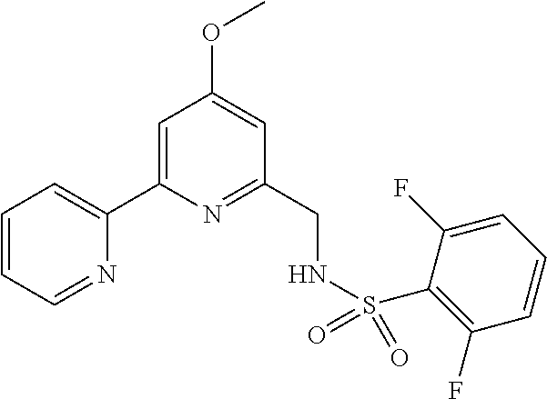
C1=CC=NC(C2=CC(OC)=CC(CNS(C3=C(F)C=CC=C3F)(=O)=O)=N2)=C1
